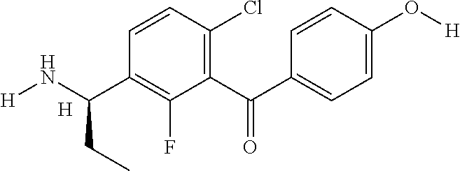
[H].C1=CC(Cl)=C(C(=O)C2=CC=C(O[H])C=C2)C(F)=C1C(N[H])CC
